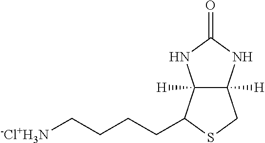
[-Cl+H3N]CCCCC1C2([H])C([H])(CS1)NC(=O)N2
